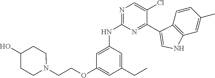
C1=C(NC2=NC=C(Cl)C(C3=CNC4=C3C=CC(C)=C4)=N2)C=C(CC)C=C1OCCN1CCC(O)CC1
